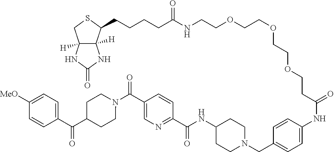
N(C(C1=NC=C(C(=O)N2CCC(C(C3=CC=C([OMe])C=C3)=O)CC2)C=C1)=O)C1CCN(CC2=CC=C(NC(CCOCCOCCOCCNC(CCCCC3C4([H])C([H])(CS3)NC(=O)N4)=O)=O)C=C2)CC1
